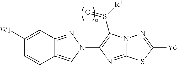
C12=CN(C3=C(S([R1])=O)N4C(=N3)SC([Y6])=N4)N=C1C=C([W1])C=C2
